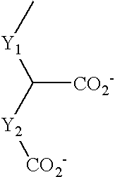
C[Y1]C([Y2][CO2-])[CO2-]
